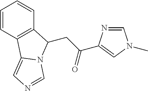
C1=CC2=C(C=C1)C(CC(=O)C1=CN(C)C=N1)N1C2=CN=C1
